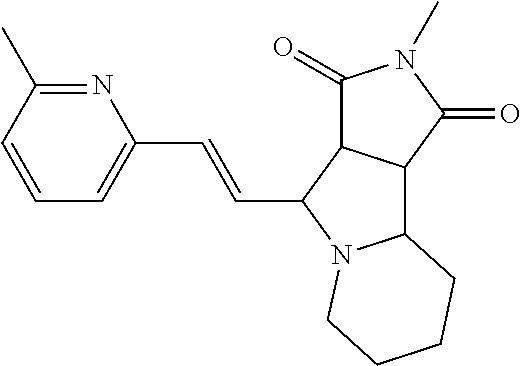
C1(C=CC2N3C(C4C2C(=O)N(C)C4=O)CCCC3)=CC=CC(C)=N1
